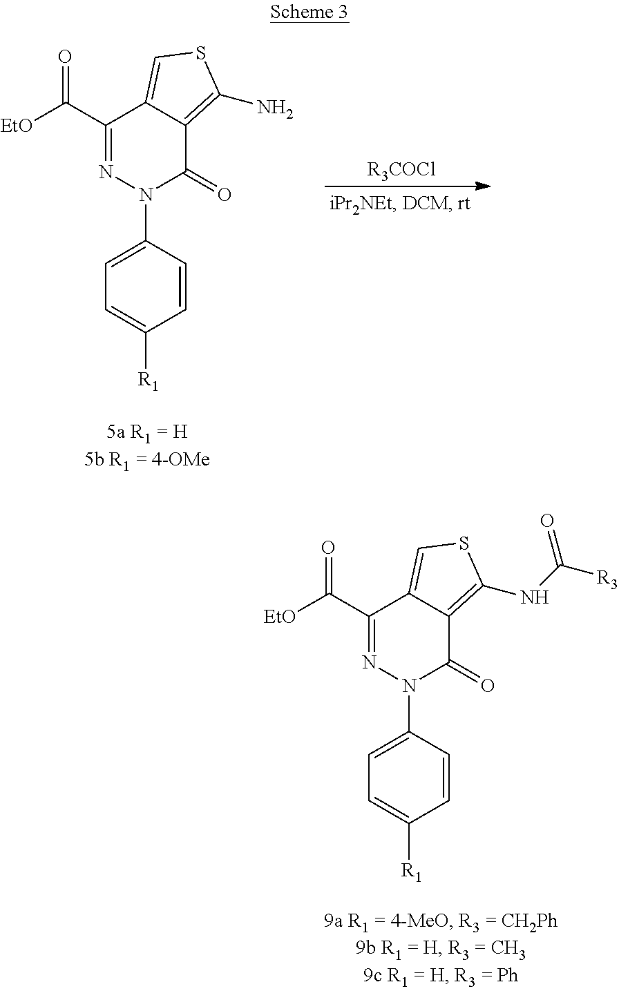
C1=CC(N2C(=O)C3=C(N)SC=C3C(C([EtO])=O)=N2)=CC=C1[R1].[R3COCl].C1=CC(N2C(=O)C3=C(NC([R3])=O)SC=C3C(C([EtO])=O)=N2)=CC=C1[R1]
